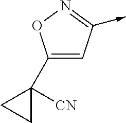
C1(C2([CN])CC2)=CC(->C)=NO1
